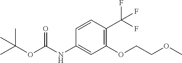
C1(NC(OC(C)(C)C)=O)=CC(OCCOC)=C(C(F)(F)F)C=C1
